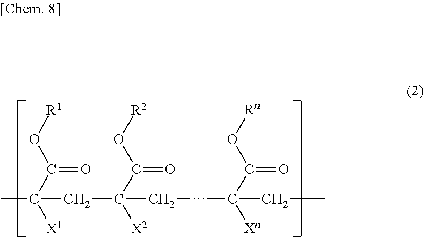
CC(CC(CCC(CC)([Xn])C(O[Rn])=O)([X2])C(O[R2])=O)([X1])C(O[R1])=O
